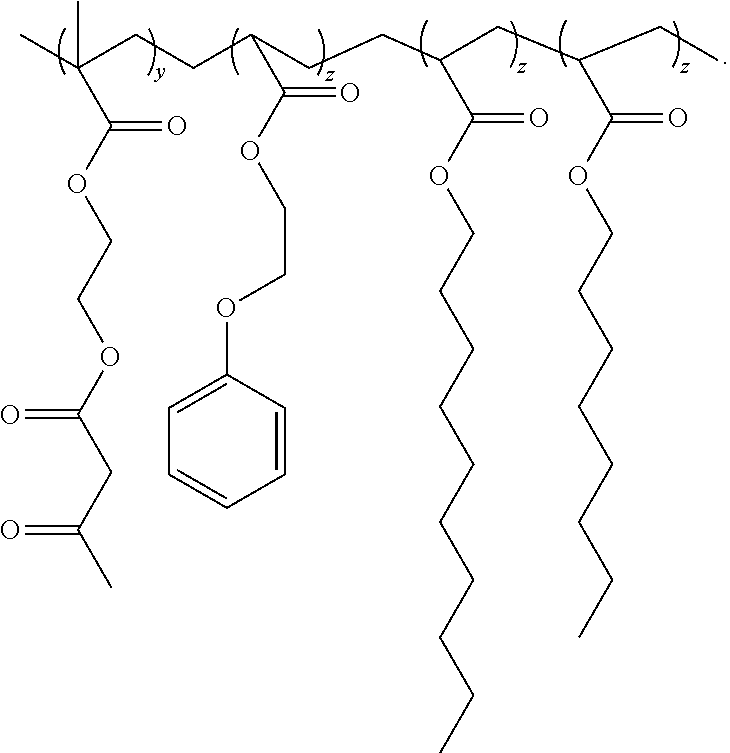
CC(CCC(CCC(CC(CC)C(OCCCCCCCC)=O)C(OCCCCCCCCCC)=O)C(OCCOC1=CC=CC=C1)=O)(C)C(OCCOC(CC(C)=O)=O)=O
